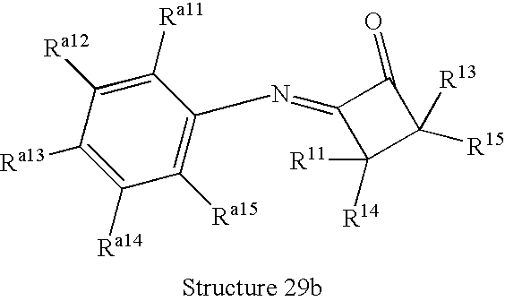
C1(=NC2=C([Ra15])C([Ra14])=C([Ra13])C([Ra12])=C2[Ra11])C([R14])([R11])C([R15])([R13])C1=O
